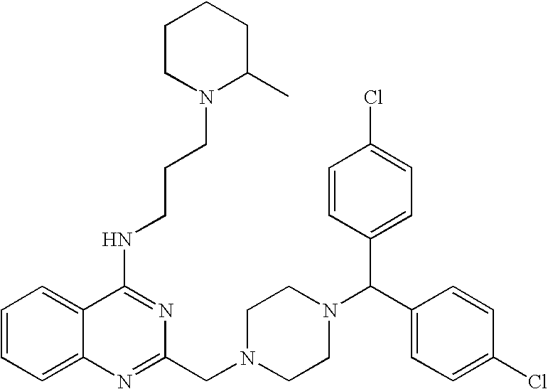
C1(NCCCN2C(C)CCCC2)=NC(CN2CCN(C(C3=CC=C(Cl)C=C3)C3=CC=C(Cl)C=C3)CC2)=NC2=CC=CC=C12
